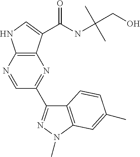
C12=C(N=CC(C3=NN(C)C4=C3C=CC(C)=C4)=N1)NC=C2C(NC(C)(C)CO)=O
